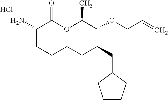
C1(N)CCCCC(CC2CCCC2)C(OCC=C)C(C)OC1=O.Cl
